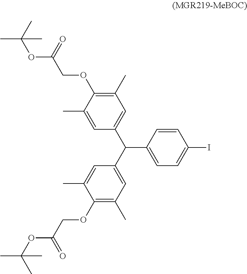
C1=C(C(C2=CC(C)=C(OCC(OC(C)(C)C)=O)C(C)=C2)C2=CC=C(I)C=C2)C=C(C)C(OCC(OC(C)(C)C)=O)=C1C
